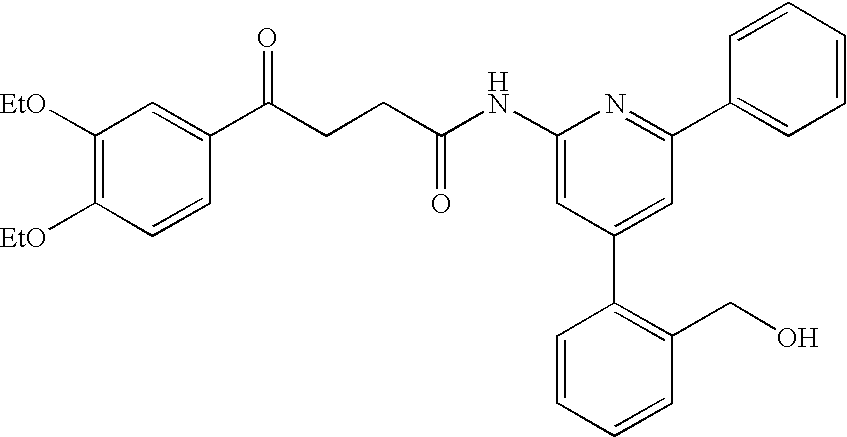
C1(NC(CCC(C2=CC([EtO])=C([EtO])C=C2)=O)=O)=CC(C2=C(CO)C=CC=C2)=CC(C2=CC=CC=C2)=N1
